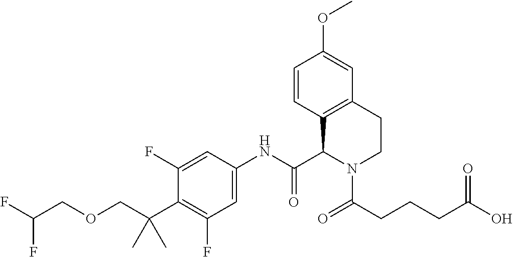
C1=CC2=C(C=C1OC)CCN(C(CCCC(O)=O)=O)C2C(NC1=CC(F)=C(C(COCC(F)F)(C)C)C(F)=C1)=O
